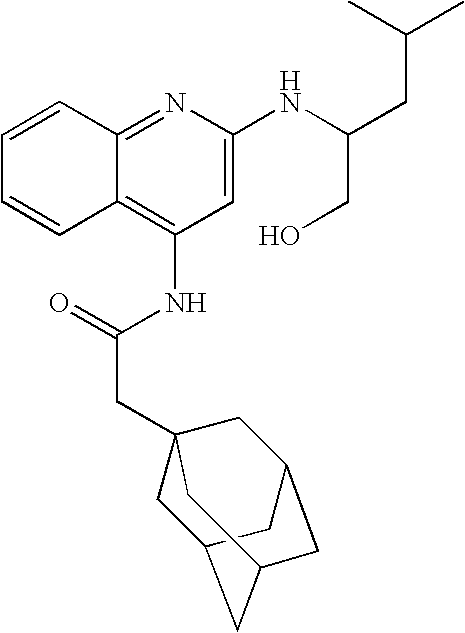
C12=NC(NC(CC(C)C)CO)=CC(NC(CC34CC5CC(CC(C3)C5)C4)=O)=C1C=CC=C2
